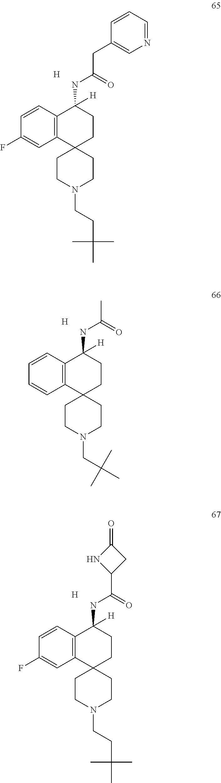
C12=C(C=CC(F)=C1)C([H])(NC(CC1=CN=CC=C1)=O)CCC21CCN(CCC(C)(C)C)CC1.[H].C12=C(C=CC=C1)C([H])(NC(C)=O)CCC21CCN(CC(C)(C)C)CC1.[H].C12=C(C=CC(F)=C1)C([H])(NC(C1CC(=O)N1)=O)CCC21CCN(CCC(C)(C)C)CC1.[H]
